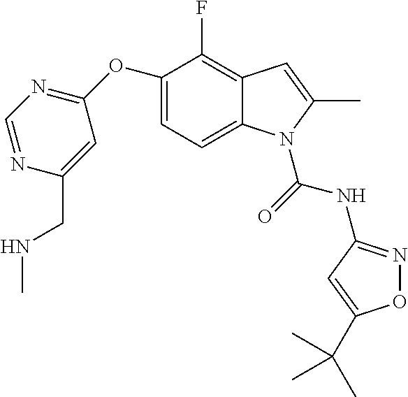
C1(OC2=NC=NC(CNC)=C2)=CC=C2C(=C1F)C=C(C)N2C(=O)NC1=NOC(C(C)(C)C)=C1
